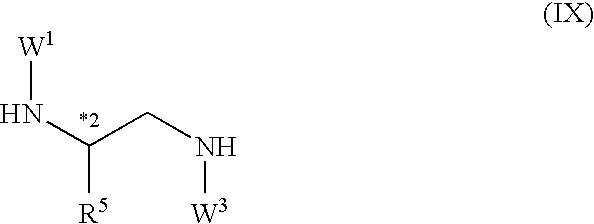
[W1]NC([R5])CN[W3]
